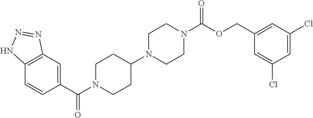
C12=C(C=C(C(=O)N3CCC(N4CCN(C(OCC5=CC(Cl)=CC(Cl)=C5)=O)CC4)CC3)C=C1)N=NN2
